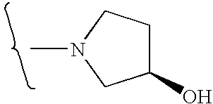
C1(O)CCN(C)C1
